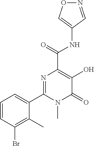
N1=C(C2=CC=CC(Br)=C2C)N(C)C(=O)C(O)=C1C(=O)NC1=CON=C1
